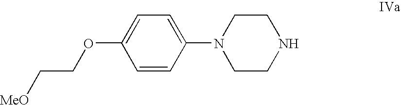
C1=CC(OCC[MeO])=CC=C1N1CCNCC1
